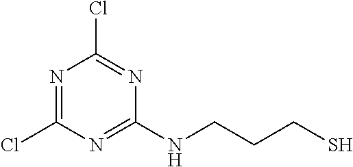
N1=C(Cl)N=C(NCCCS)N=C1Cl
